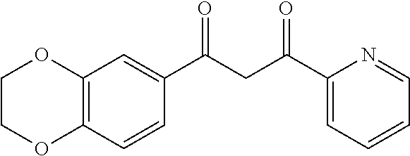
C1(C(CC(C2=CC3=C(C=C2)OCCO3)=O)=O)=CC=CC=N1
